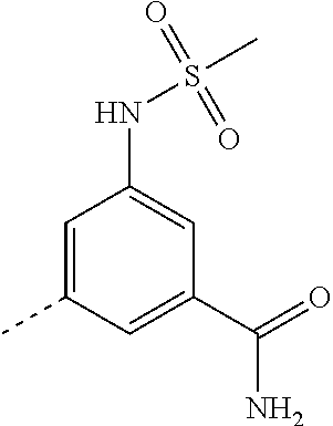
C1=C(C)C=C(C(=O)N)C=C1NS(=O)(=O)C
